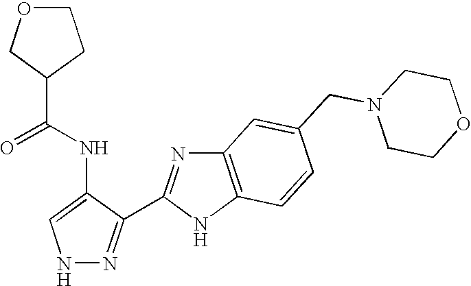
N1N=C(C2=NC3=C(N2)C=CC(CN2CCOCC2)=C3)C(NC(C2CCOC2)=O)=C1
